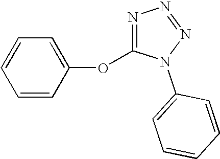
C1=CC(OC2=NN=NN2C2=CC=CC=C2)=CC=C1
